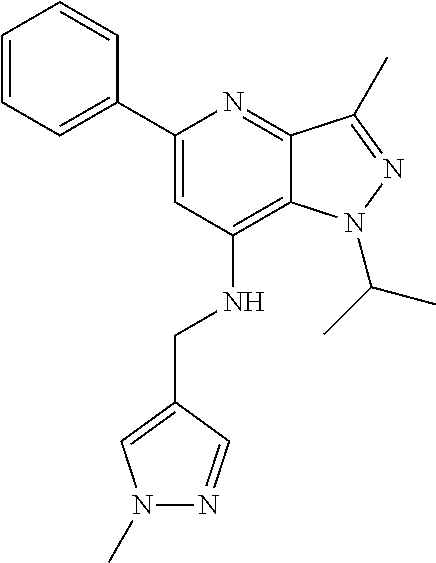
C1=CC=C(C2=CC(NCC3=CN(C)N=C3)=C3C(=N2)C(C)=NN3C(C)C)C=C1
